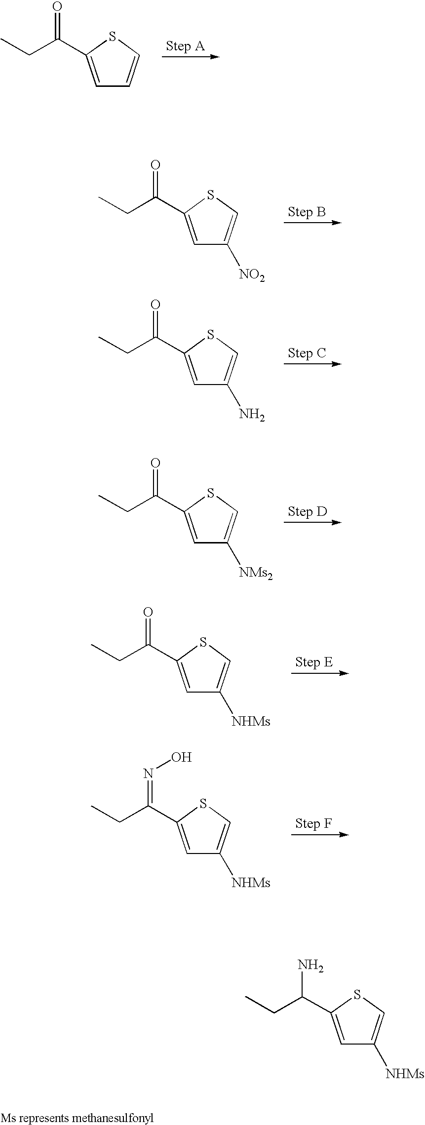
C1=C(C(CC)=O)SC=C1.C1=C(C(CC)=O)SC=C1[NO2].C1=C(C(CC)=O)SC=C1N.C1=C(C(CC)=O)SC=C1[NMs2].C1=C(C(CC)=O)SC=C1[NHMs].C1=C(C(CC)=NO)SC=C1[NHMs].C1=C(C(CC)N)SC=C1[NHMs]
